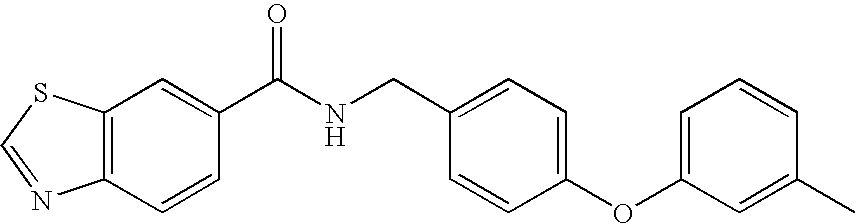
C12=C(C=C(C(NCC3=CC=C(OC4=CC=CC(C)=C4)C=C3)=O)C=C1)SC=N2
